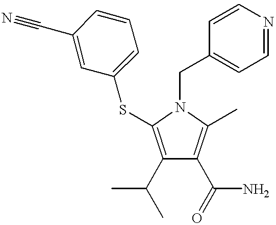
C1(C(C)C)=C(SC2=CC=CC(C#N)=C2)N(CC2=CC=NC=C2)C(C)=C1C(N)=O
